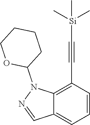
C1=CC(C#C[Si](C)(C)C)=C2C(=C1)C=NN2C1CCCCO1
